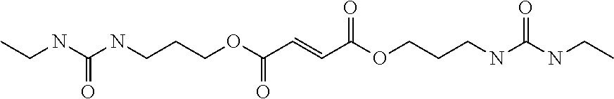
C(NC(NCCCOC(C=CC(OCCCNC(NCC)=O)=O)=O)=O)C
